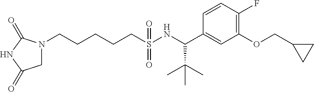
N1(CCCCCS(NC(C2=CC(OCC3CC3)=C(F)C=C2)C(C)(C)C)(=O)=O)CC(=O)NC1=O
